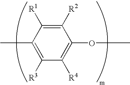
C1([R2])=C([R1])C(C)=C([R3])C([R4])=C1OC
